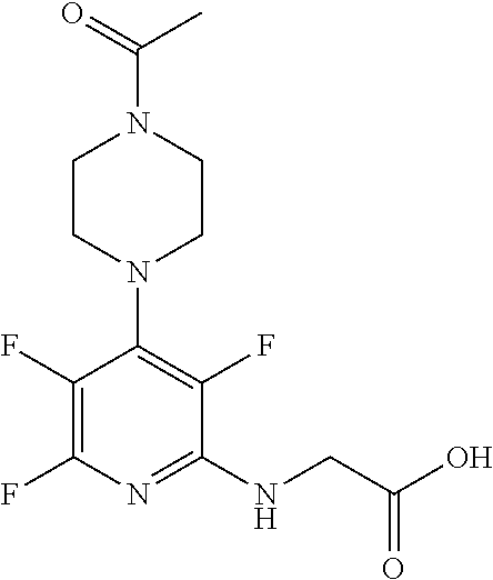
C1(F)=C(N2CCN(C(=O)C)CC2)C(F)=C(F)N=C1NCC(O)=O
